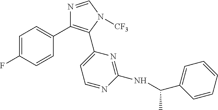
C1=C(F)C=CC(C2=C(C3=CC=NC(NC(C4=CC=CC=C4)C)=N3)N([CF3])C=N2)=C1
